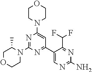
N1=C(N2C(C)COCC2)N=C(C2=CN=C(N)N=C2C(F)F)C=C1N1CCOCC1
